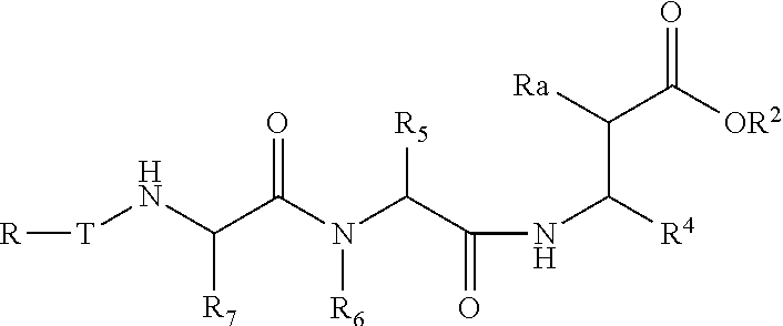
[T](NC(C(N(C(C(=O)NC([R4])C([Ra])C([OR2])=O)[R5])[R6])=O)[R7])[R]
